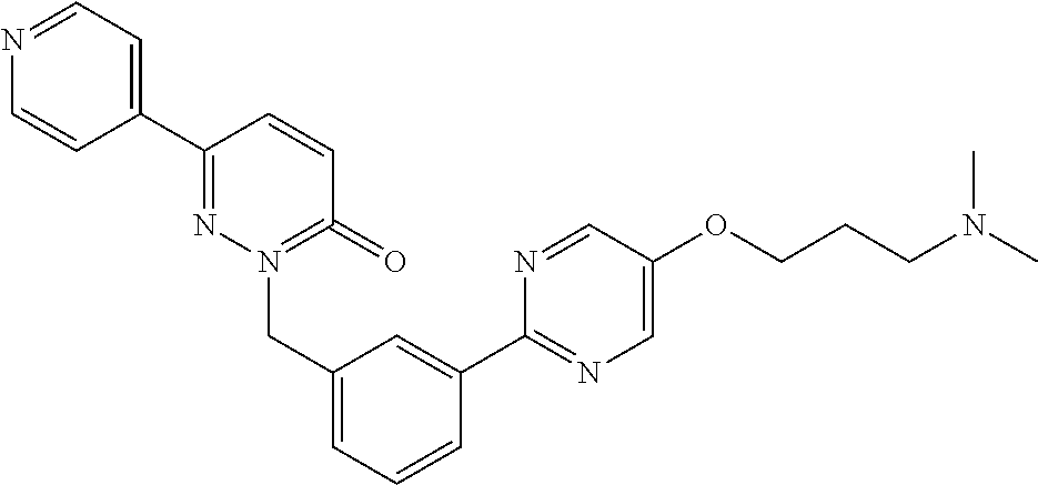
C1(C2=NN(CC3=CC=CC(C4=NC=C(OCCCN(C)C)C=N4)=C3)=C(=O)C=C2)=CC=NC=C1
